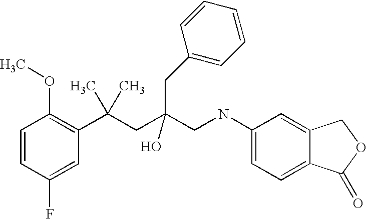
C1=CC(F)=CC(C(CC(CNC2=CC=C3C(=C2)COC3=O)(O)CC2=CC=CC=C2)(C)C)=C1OC
